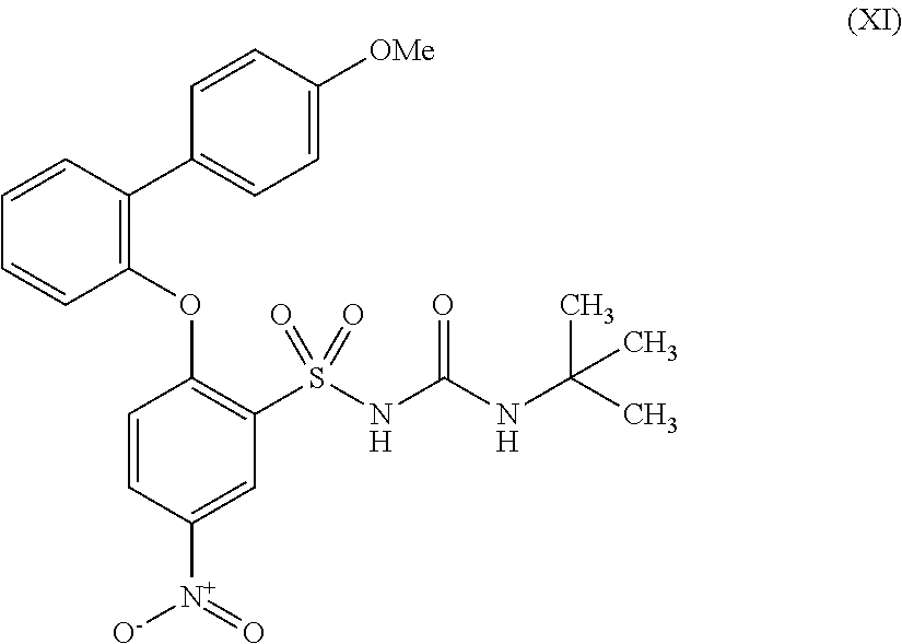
C1=CC=CC(OC2=C(S(NC(NC(C)(C)C)=O)(=O)=O)C=C([N+]([O-])=O)C=C2)=C1C1=CC=C([OMe])C=C1
